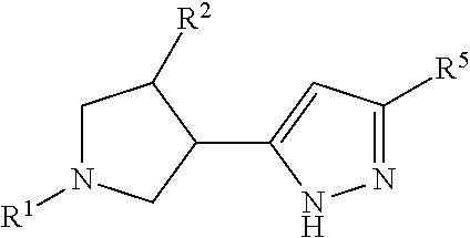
C1N([R1])CC(C2=CC([R5])=NN2)C1[R2]
